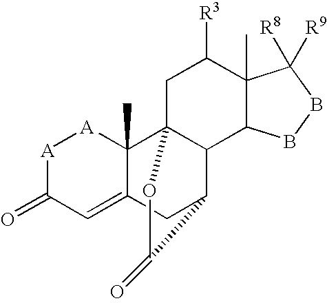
[A]1C(=O)C=C2C(C)([A]1)C13C(C(C2)C(=O)O1)C1C(C)(C([R3])C3)C([R8])([R9])BB1
